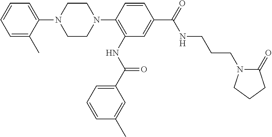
C1=C(C)C(N2CCN(C3=C(NC(=O)C4=CC=CC(C)=C4)C=C(C(=O)NCCCN4C(=O)CCC4)C=C3)CC2)=CC=C1
